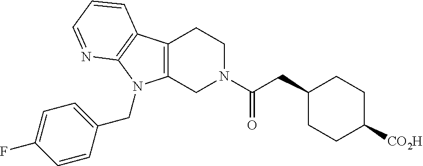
C1(CC(=O)N2CC3=C(CC2)C2=C(N3CC3=CC=C(F)C=C3)N=CC=C2)CCC([CO2H])CC1
